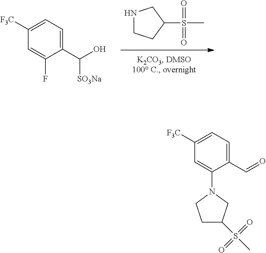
C1=C(F)C(C(O)[SO3Na])=CC=C1[F3C].N1CCC(S(C)(=O)=O)C1.C1=C(N2CCC(S(C)(=O)=O)C2)C(C=O)=CC=C1[F3C]
